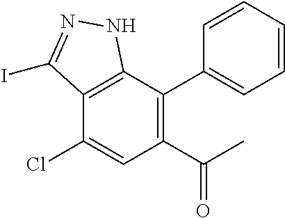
O=C(C)C1=C(C2=CC=CC=C2)C2=C(C(Cl)=C1)C(I)=NN2
